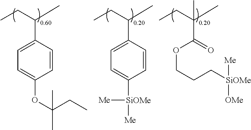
C1=CC(C(CC)C)=CC=C1[SiOMe]([Me])[Me].C1=CC(C(CC)C)=CC=C1OC(CC)(C)C.C(CCOC(=O)C(CC)(C)C)[SiOMe]([Me])[OMe]
